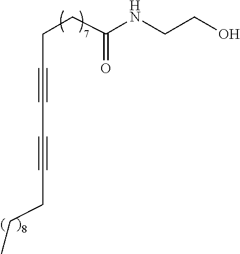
C(C#CC#CCCC)CC(NCCO)=O
